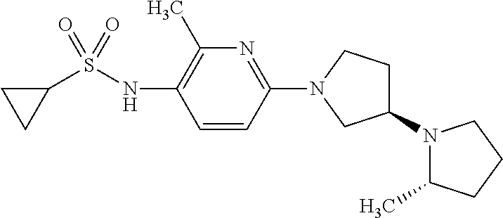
C1=CC(N2CC(N3C(C)CCC3)CC2)=NC(C)=C1NS(C1CC1)(=O)=O
